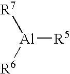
[R5][Al]([R6])[R7]
